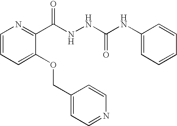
C1=CC=C(OCC2=CC=NC=C2)C(C(NNC(NC2=CC=CC=C2)=O)=O)=N1
